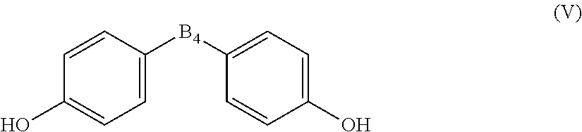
C1=C([B4]C2=CC=C(O)C=C2)C=CC(O)=C1
